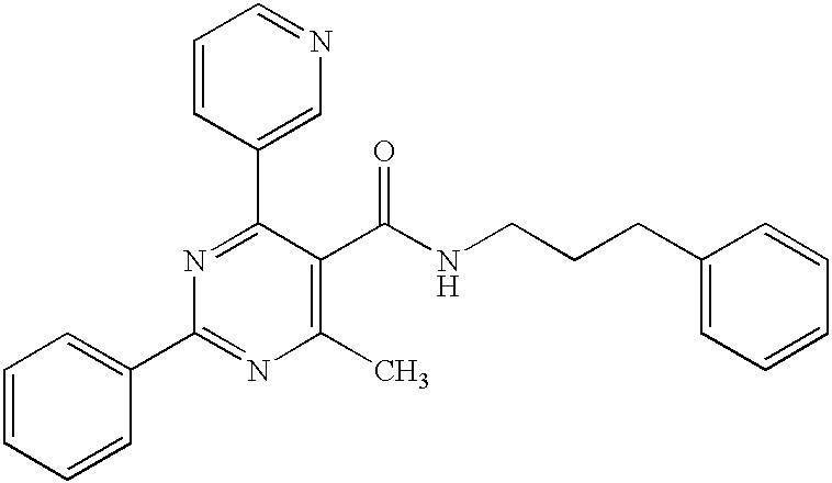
C1=CC(C2=NC(C3=CC=CC=C3)=NC(C)=C2C(NCCCC2=CC=CC=C2)=O)=CN=C1
